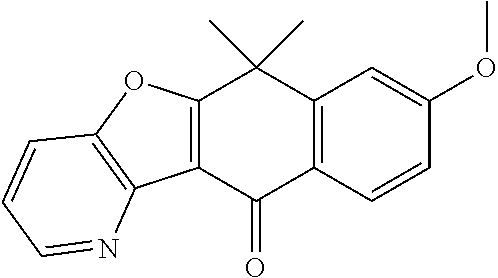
C12=C(C(=O)C3=C(C1(C)C)C=C(OC)C=C3)C1=C(O2)C=CC=N1
